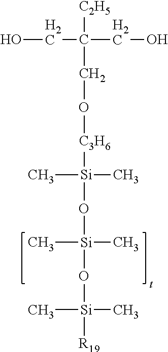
OCC([C2H5])(CO[C3H6][Si](C)(C)O[Si](C)(C)O[Si](C)(C)[R19])CO
